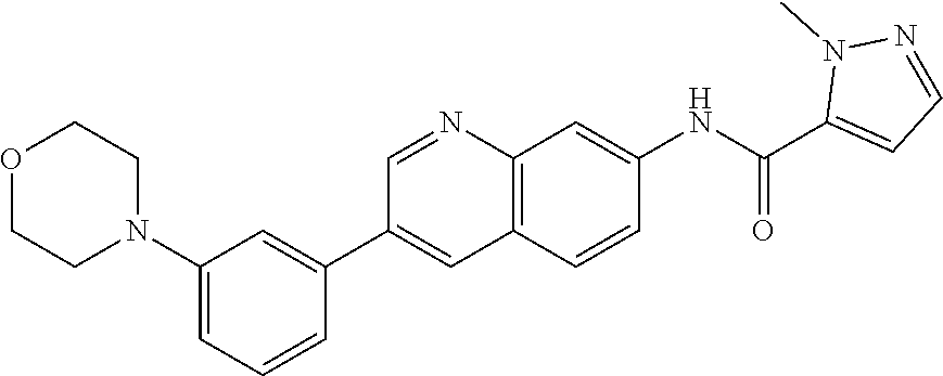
C1(N2CCOCC2)=CC=CC(C2=CC3=C(N=C2)C=C(NC(C2=CC=NN2C)=O)C=C3)=C1
